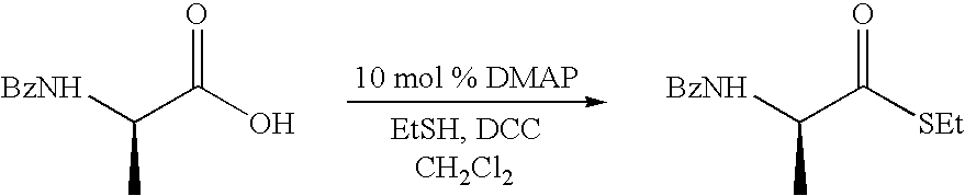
[BzNH]C(C(O)=O)C.[BzNH]C(C([SEt])=O)C
